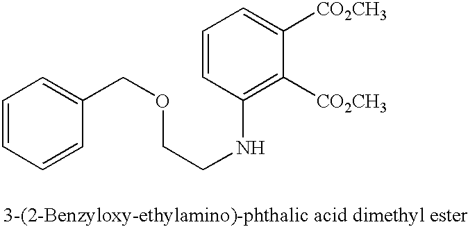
C1=CC=CC(COCCNC2=C([CO2CH3])C([CO2CH3])=CC=C2)=C1
